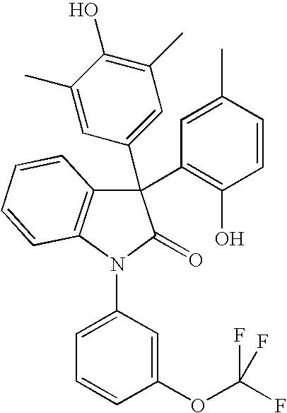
C12=C(N(C3=CC=CC(OC(F)(F)F)=C3)C(=O)C1(C1=CC(C)=C(O)C(C)=C1)C1=C(O)C=CC(C)=C1)C=CC=C2
